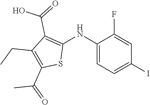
C1(NC2=C(C(=O)O)C(CC)=C(C(=O)C)S2)=CC=C(I)C=C1F
